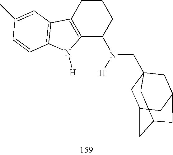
C12=C(CCCC1N(CC13CC4CC(CC(C1)C4)C3)[H])C1=C(N2[H])C=CC(C)=C1
